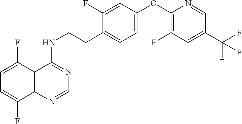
C1=C(F)C2=C(C(F)=C1)N=CN=C2NCCC1=CC=C(OC2=C(F)C=C(C(F)(F)F)C=N2)C=C1F
